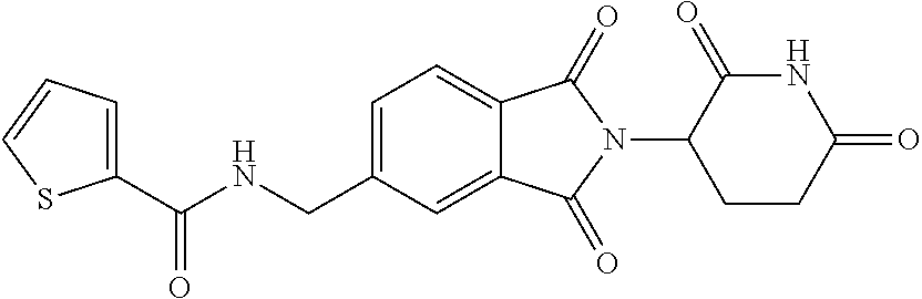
N(CC1=CC=C2C(=C1)C(=O)N(C1CCC(=O)NC1=O)C2=O)C(=O)C1=CC=CS1
